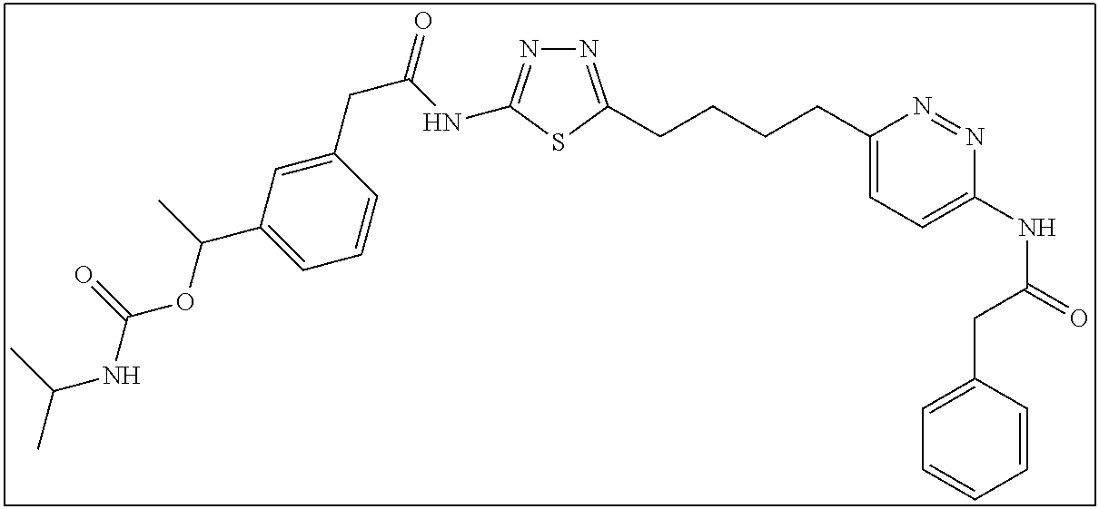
N1=C(CCCCC2=CC=C(NC(=O)CC3=CC=CC=C3)N=N2)SC(NC(CC2=CC(C(C)OC(NC(C)C)=O)=CC=C2)=O)=N1
